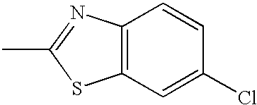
C12=C(N=C(C)S1)C=CC(Cl)=C2
